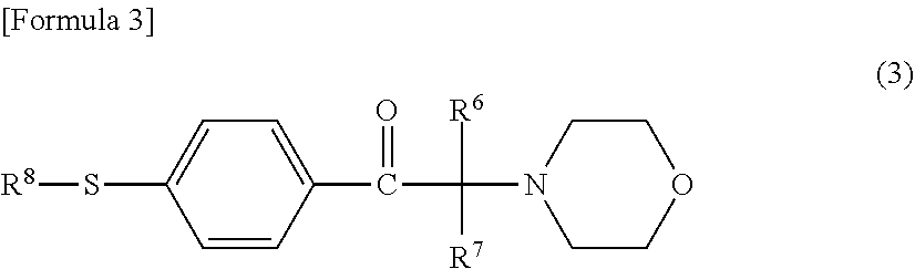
C1=CC(C(=O)C(N2CCOCC2)([R6])[R7])=CC=C1S[R8]
